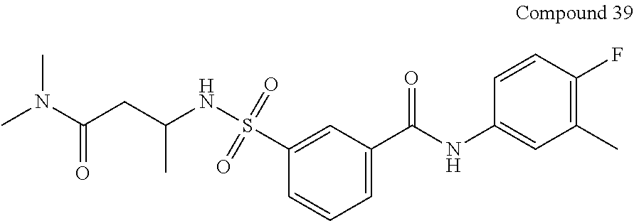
C(CC(NS(C1=CC(C(NC2=CC(C)=C(F)C=C2)=O)=CC=C1)(=O)=O)C)(=O)N(C)C
